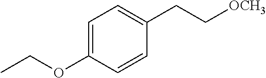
CCOC1=CC=C(CC[OCH3])C=C1
